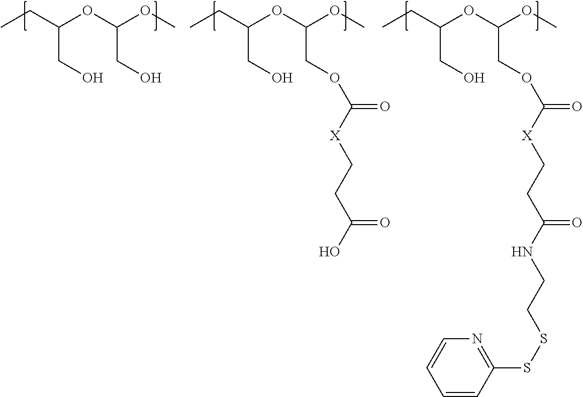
CCC(OC(OC)COC([X]CCC(O)=O)=O)CO.CCC(OC(OC)CO)CO.CCC(OC(OC)COC([X]CCC(NCCSSC1=NC=CC=C1)=O)=O)CO
